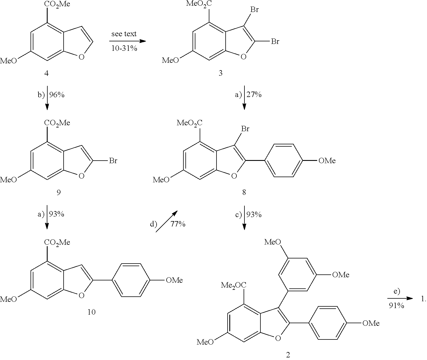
C1=C([MeO])C=C2C(=C1[CO2Me])C=CO2.C1=C([MeO])C=C2C(=C1[MeO2C])C(Br)=C(Br)O2.C1=C([MeO])C=C2C(=C1[CO2Me])C=C(Br)O2.C1=C([MeO])C=C2C(=C1[MeO2C])C(Br)=C(C1=CC=C([OMe])C=C1)O2.C1=C([MeO])C=C2C(=C1[CO2Me])C=C(C1=CC=C([OMe])C=C1)O2.C1=C([MeO])C=C2C(=C1[Me2OC])C(C1=CC([OMe])=CC([MeO])=C1)=C(C1=CC=C([OMe])C=C1)O2
